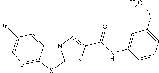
N12C3=CC(Br)=CN=C3SC1=NC(C(NC1=CC(OC)=CN=C1)=O)=C2
